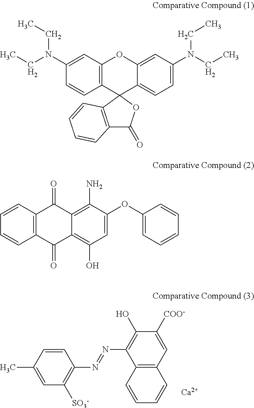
C1=CC(C)=CC([SO3-])=C1N=NC1=C(O)C([COO-])=CC2=C1C=CC=C2.[Ca].C12=CC=C(N(CC)CC)C=C1OC1=C(C23C2=C(C(=O)O3)C=CC=C2)C=CC(N(CC)CC)=C1.C12=C(O)C=C(OC3=CC=CC=C3)C(N)=C1C(=O)C1=C(C2=O)C=CC=C1
